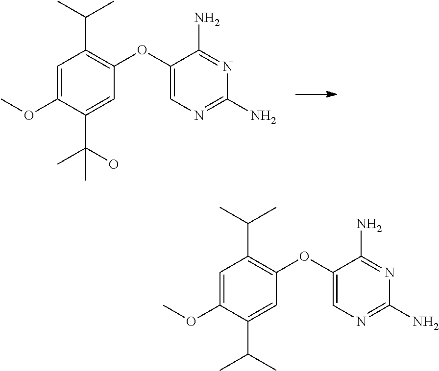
C1(OC)=CC(C(C)C)=C(OC2=CN=C(N)N=C2N)C=C1C(O)(C)C.C1(OC)=CC(C(C)C)=C(OC2=CN=C(N)N=C2N)C=C1C(C)C
